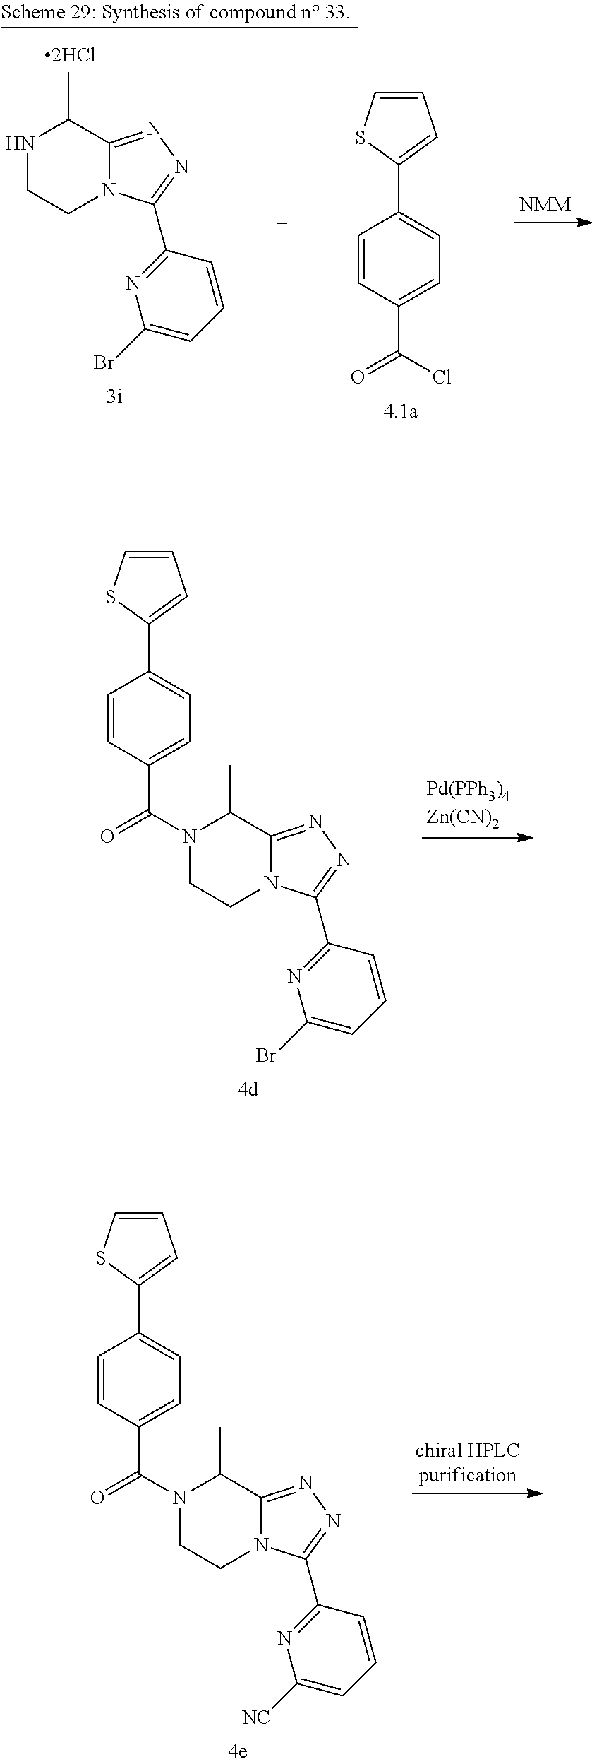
C1=CSC(C2=CC=C(C(=O)Cl)C=C2)=C1.N1CCN2C(=NN=C2C2=NC(Br)=CC=C2)C1C.C1=CSC(C2=CC=C(C(=O)N3CCN4C(=NN=C4C4=NC(Br)=CC=C4)C3C)C=C2)=C1.C1=CSC(C2=CC=C(C(=O)N3CCN4C(=NN=C4C4=NC([NC])=CC=C4)C3C)C=C2)=C1
